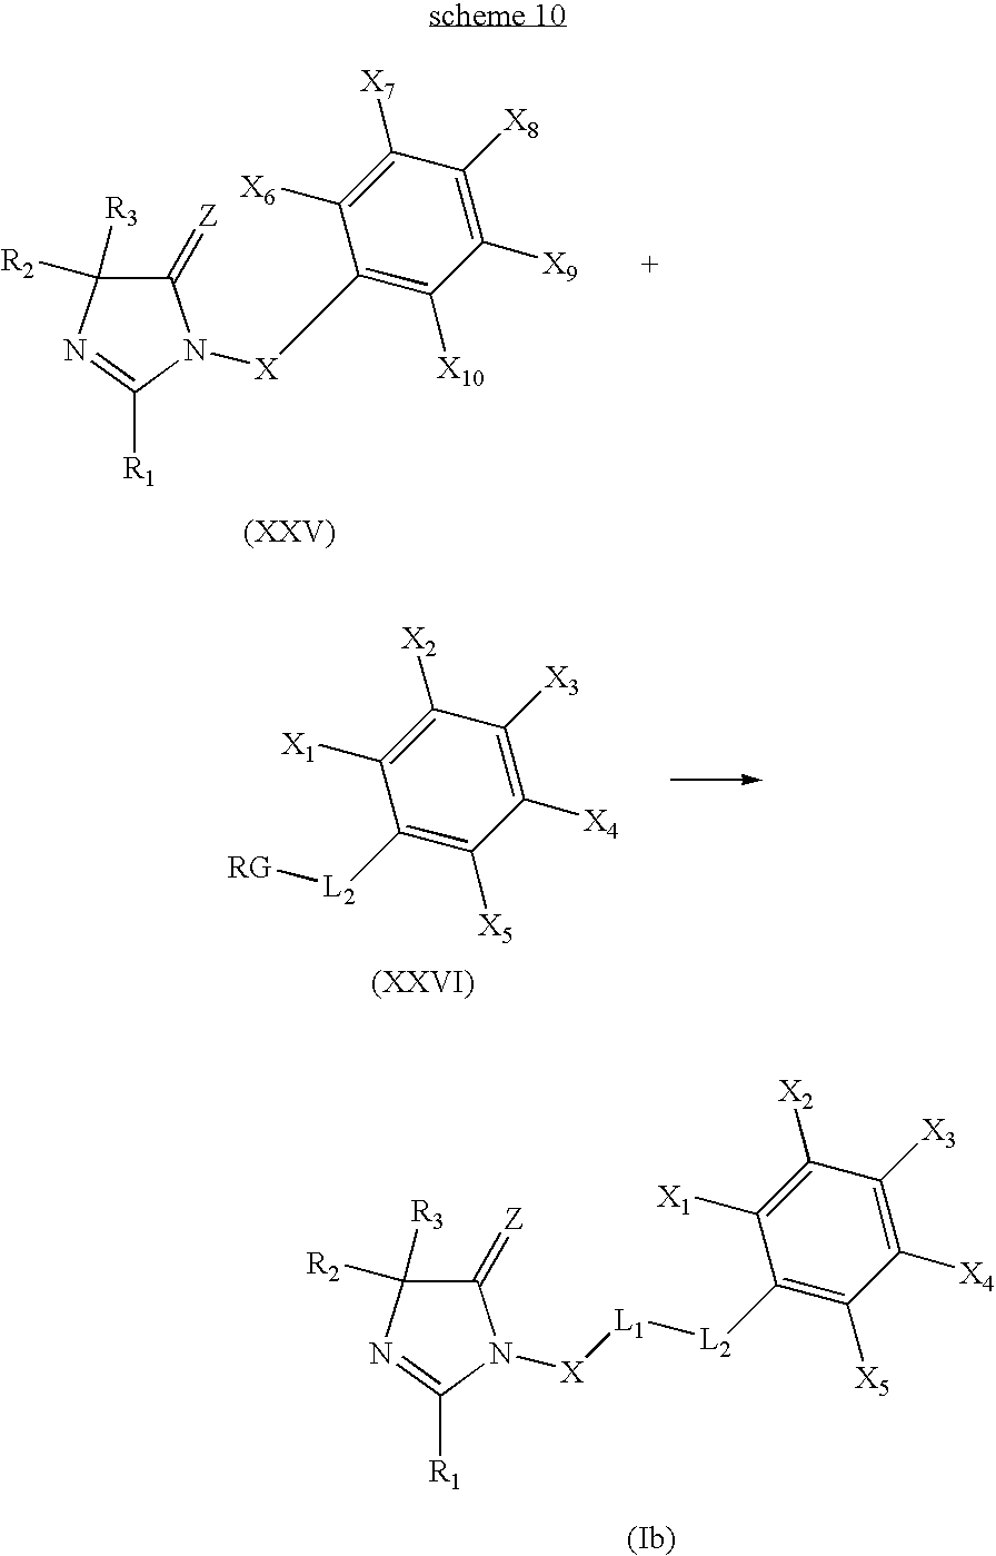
C1([L2][L1][X]N2C(=[Z])C([R3])([R2])N=C2[R1])=C([X5])C([X4])=C([X3])C([X2])=C1[X1].C1([X]N2C(=[Z])C([R3])([R2])N=C2[R1])=C([X10])C([X9])=C([X8])C([X7])=C1[X6].C1([L2][RG])=C([X5])C([X4])=C([X3])C([X2])=C1[X1]
